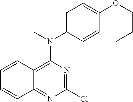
C1(Cl)=NC(N(C)C2=CC=C(OCCC)C=C2)=C2C(=N1)C=CC=C2
